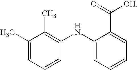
C1(C)=CC=CC(NC2=CC=CC=C2C(=O)[OH])=C1C
